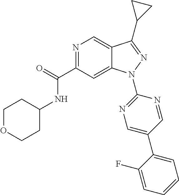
C12=CN=C(C(NC3CCOCC3)=O)C=C1N(C1=NC=C(C3=CC=CC=C3F)C=N1)N=C2C1CC1
